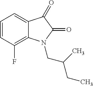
C12=CC=CC(F)=C1N(CC(C)CC)C(=O)C2=O
